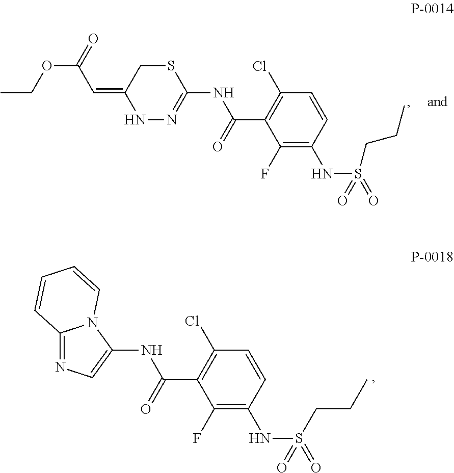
N(C(C1=C(Cl)C=CC(NS(=O)(=O)CCC)=C1F)=O)C1=CN=C2N1C=CC=C2.C(C1=C(Cl)C=CC(NS(=O)(=O)CCC)=C1F)(=O)NC1=NNC(=CC(OCC)=O)CS1
